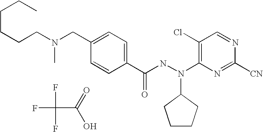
FC(F)(F)C(=O)O.C1(C(NN(C2=C(Cl)C=NC([CN])=N2)C2CCCC2)=O)=CC=C(CN(CCCCCC)C)C=C1
